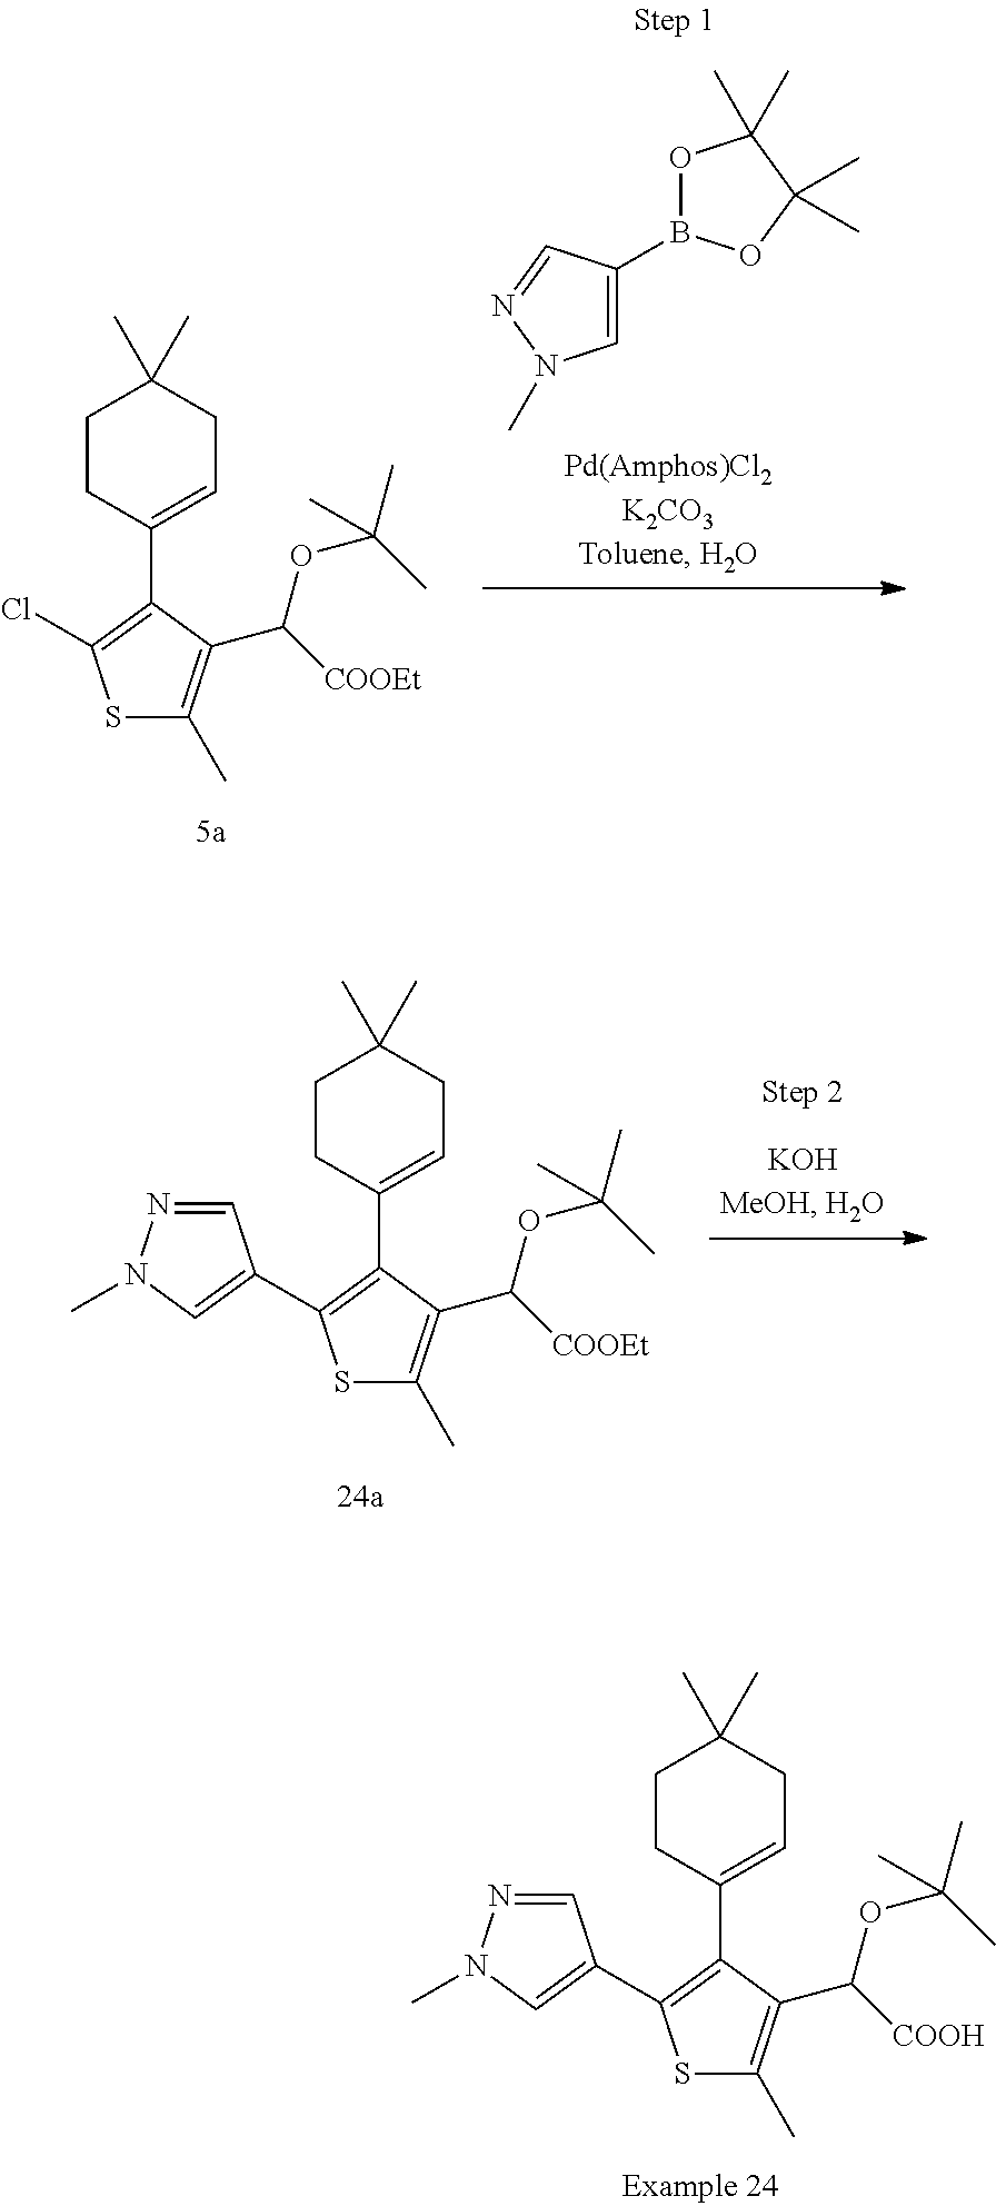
C1CC(C2=C(Cl)SC(C)=C2C([COOEt])OC(C)(C)C)=CCC1(C)C.O1B(C2=CN(C)N=C2)OC(C)(C)C1(C)C.C1CC(C2=C(C3=CN(C)N=C3)SC(C)=C2C([COOEt])OC(C)(C)C)=CCC1(C)C.C1CC(C2=C(C3=CN(C)N=C3)SC(C)=C2C([COOH])OC(C)(C)C)=CCC1(C)C
